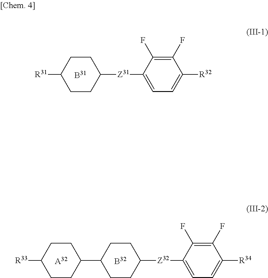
C1CC([Z31]C2=CC=C([R32])C(F)=C2F)CCC1[R31].C1CC([Z32]C2=CC=C([R34])C(F)=C2F)CCC1C1CCC([R33])CC1.[A32]
